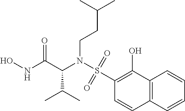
N(C(C(NO)=O)C(C)C)(S(C1=C(O)C2=C(C=C1)C=CC=C2)(=O)=O)CCC(C)C
